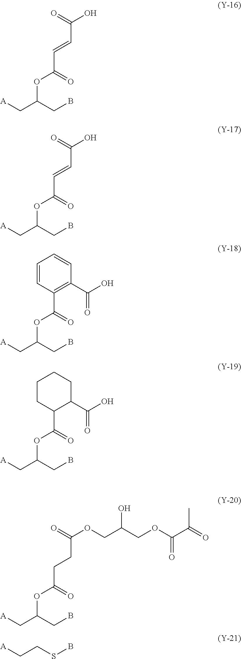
[A]CC(CB)OC(C=CC(O)=O)=O.[A]CC(CB)OC(C=CC(O)=O)=O.[A]CC(CB)OC(C1=C(C(O)=O)C=CC=C1)=O.[A]CC(CB)OC(C1C(C(O)=O)CCCC1)=O.O=C(OCC(COC(C(=O)C)=O)O)CCC(=O)OC(C[A])CB.C(C[A])SB
